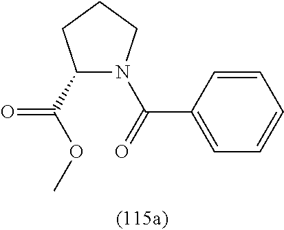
C1(C(OC)=O)N(C(C2=CC=CC=C2)=O)CCC1
